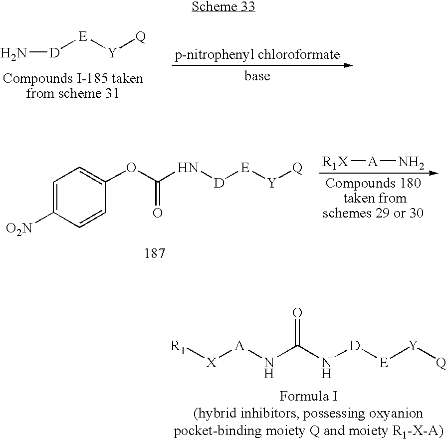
[D]([E][Y][Q])N.[D]([E][Y][Q])NC(OC1=CC=C([O2N])C=C1)=O.[R1X][A]N.O=C(N[A][X][R1])N[D][E][Y][Q]
